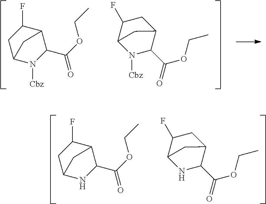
C1(C(OCC)=O)C2C(F)CC(N1[Cbz])C2.C1(C(=O)OCC)C2CC(F)C(N1[Cbz])C2.C1(C(OCC)=O)C2C(F)CC(N1)C2.C1(C(=O)OCC)C2CC(F)C(N1)C2
